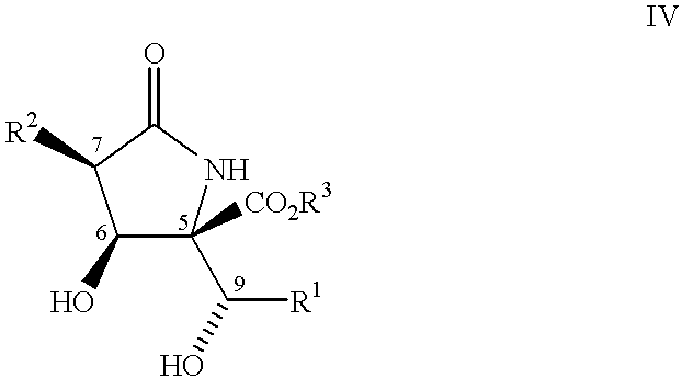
C1(O)C(C([R1])O)([CO2R3])NC(=O)C1[R2]
